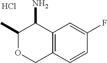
C12=C(C=C(F)C=C1)C(N)C(C)OC2.Cl
